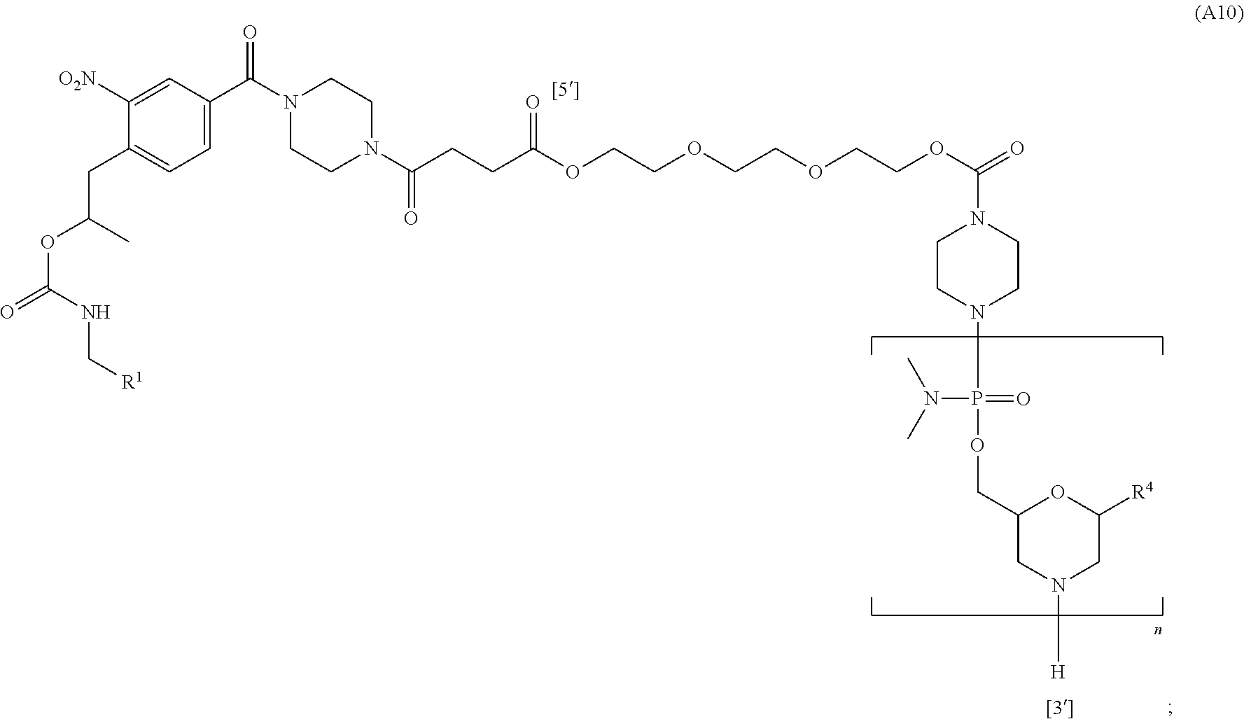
C1([O2N])=CC(C(N2CCN(C(CCC(OCCOCCOCCOC(=O)N3CCN(P(OCC4CN([H])CC([R4])O4)(=O)N(C)C)CC3)=O)=O)CC2)=O)=CC=C1CC(OC(=O)NC[R1])C
